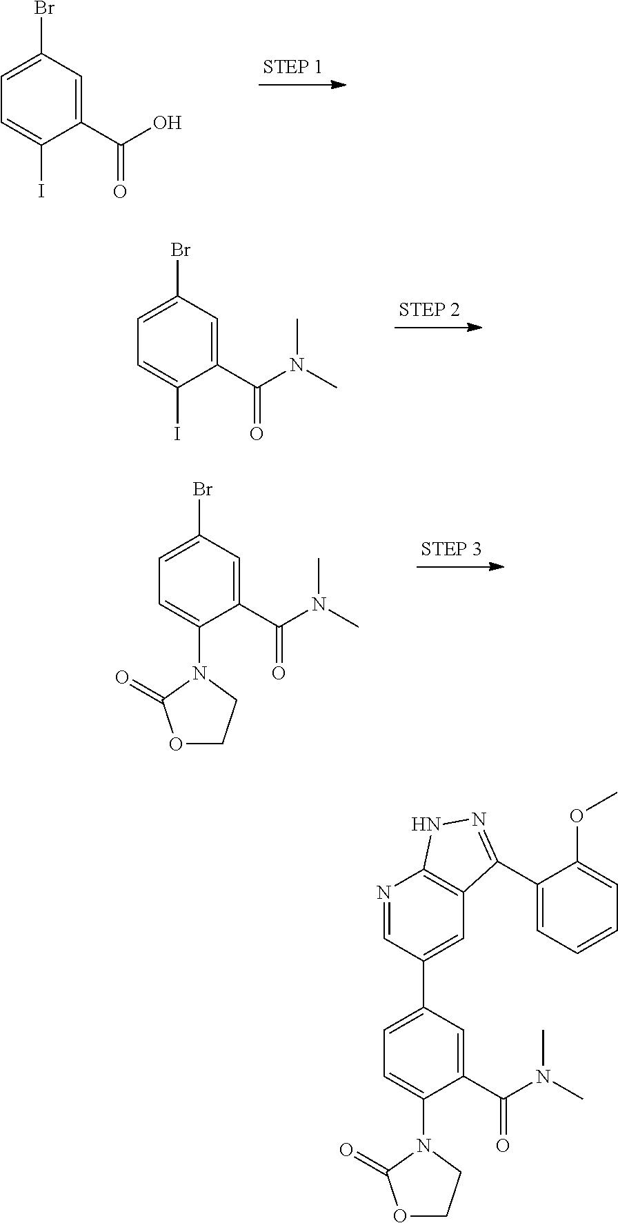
C1(C(O)=O)=CC(Br)=CC=C1I.C1(C(N(C)C)=O)=CC(Br)=CC=C1I.C1(C(N(C)C)=O)=CC(Br)=CC=C1N1C(=O)OCC1.C1(C(N(C)C)=O)=CC(C2=CC3=C(N=C2)NN=C3C2=CC=CC=C2OC)=CC=C1N1C(=O)OCC1
